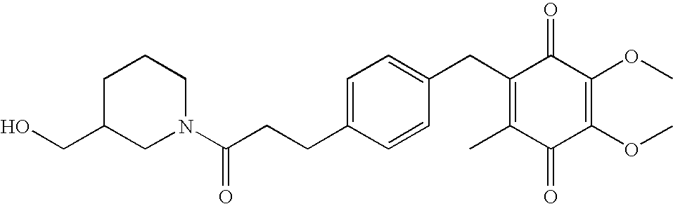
C1(=O)C(C)=C(CC2=CC=C(CCC(=O)N3CCCC(CO)C3)C=C2)C(=O)C(OC)=C1OC
